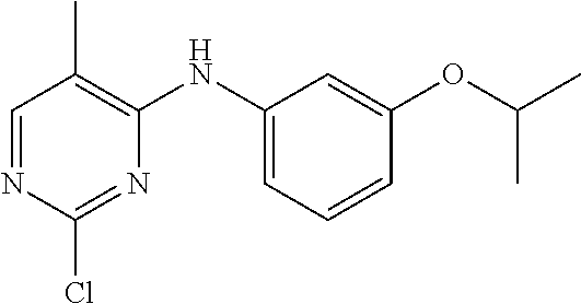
C1=NC(Cl)=NC(NC2=CC=CC(OC(C)C)=C2)=C1C
